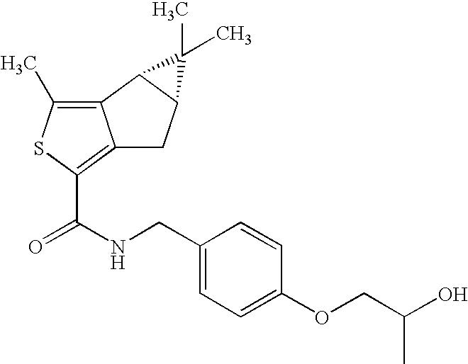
C12=C(C)SC(C(NCC3=CC=C(OCC(O)C)C=C3)=O)=C1CC1C2C1(C)C
